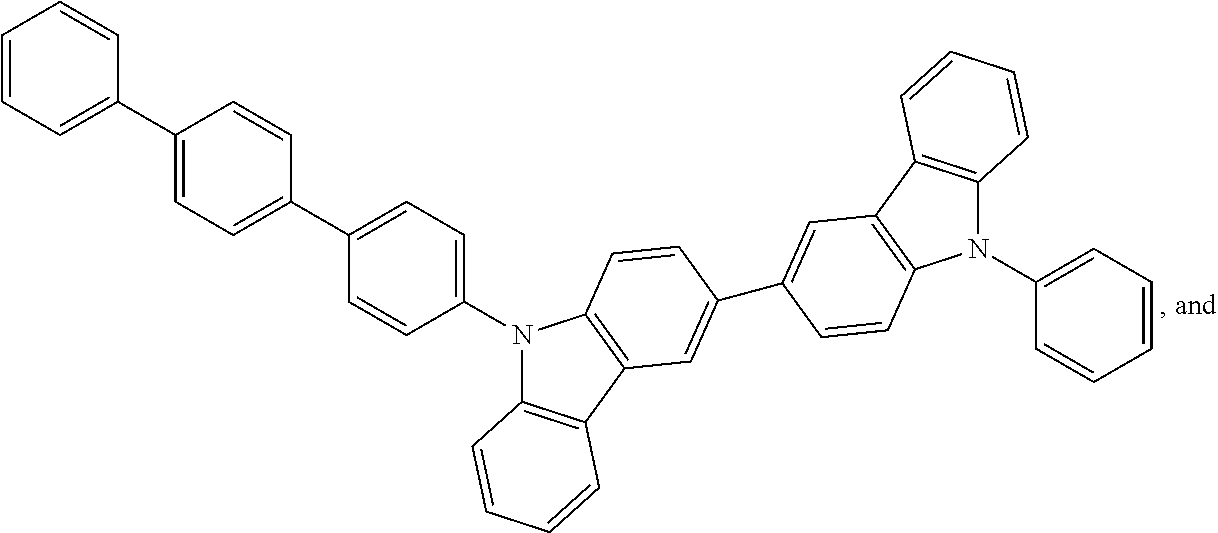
N1(C2=CC=C(C3=CC=C(C4=CC=CC=C4)C=C3)C=C2)C2=C(C3=C1C=CC(C1=CC4=C(N(C5=CC=CC=C5)C5=C4C=CC=C5)C=C1)=C3)C=CC=C2
